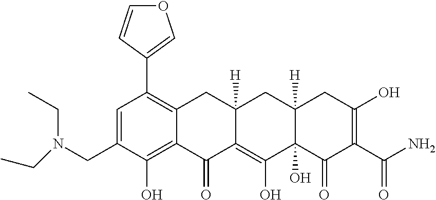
C1=C(CN(CC)CC)C(O)=C2C(=C1C1=COC=C1)CC1([H])C(=C(O)C3(O)C([H])(C1)CC(O)=C(C(N)=O)C3=O)C2=O
